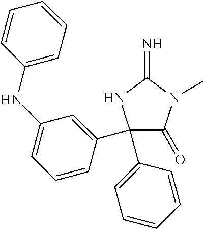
C1(C2=CC(NC3=CC=CC=C3)=CC=C2)(C2=CC=CC=C2)C(=O)N(C)C(=N)N1
